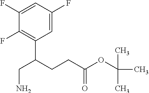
C1=C(F)C=C(F)C(F)=C1C(CCC(OC(C)(C)C)=O)CN
